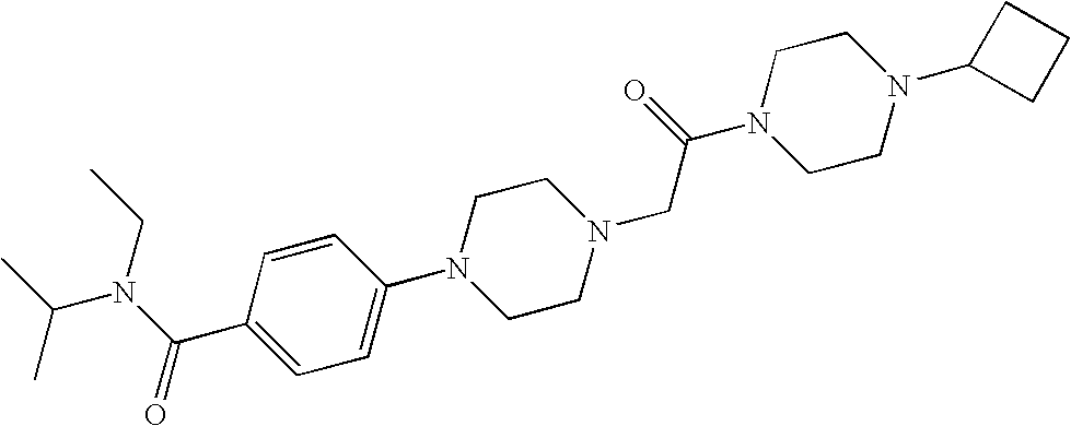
C1=CC(N2CCN(CC(N3CCN(C4CCC4)CC3)=O)CC2)=CC=C1C(N(CC)C(C)C)=O
